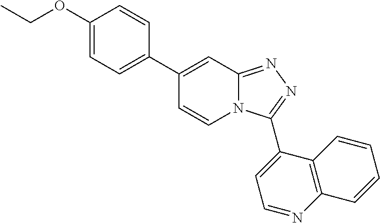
C1(C2=CC=C(OCC)C=C2)=CC2=NN=C(C3=CC=NC4=C3C=CC=C4)N2C=C1
